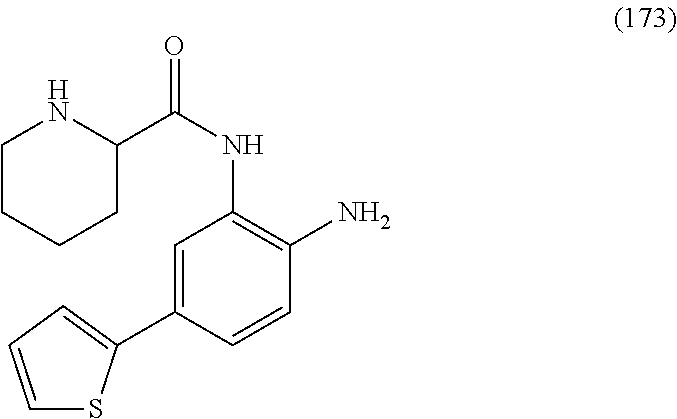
C(NC1=C(N)C=CC(C2=CC=CS2)=C1)(=O)C1NCCCC1
